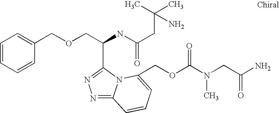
C1=CC=CC(COCC(NC(CC(C)(C)N)=O)C2=NN=C3N2C(COC(N(CC(N)=O)C)=O)=CC=C3)=C1
